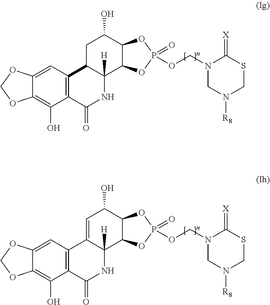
C12=C(C(=O)NC3([H])C1CC(O)C1C3OP(=O)(OCN3CN([R8])CSC3=[X])O1)C(O)=C1C(=C2)OCO1.C12=C(C(=O)NC3([H])C1=CC(O)C1C3OP(=O)(OCN3CN([R8])CSC3=[X])O1)C(O)=C1C(=C2)OCO1
